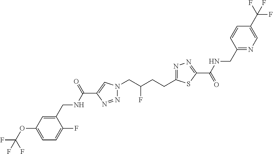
C1(C(NCC2=CC(OC(F)(F)F)=CC=C2F)=O)=CN(CC(CCC2=NN=C(C(=O)NCC3=NC=C(C(F)(F)F)C=C3)S2)F)N=N1
